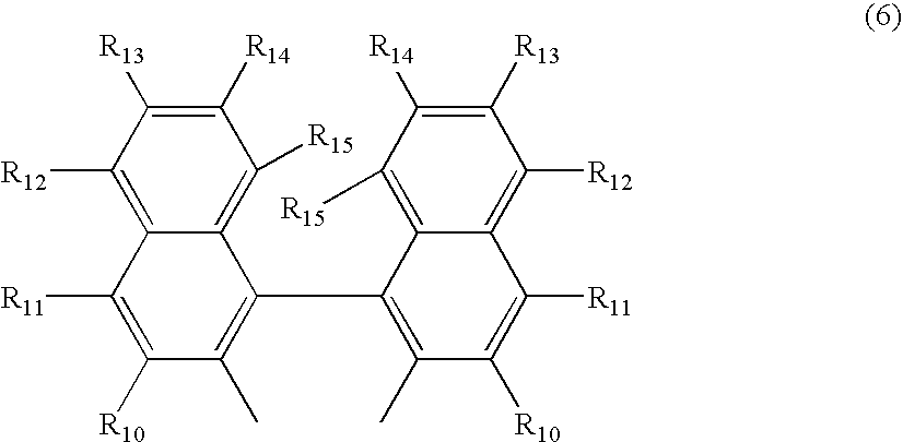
C1([R14])=C([R13])C([R12])=C2C(=C1[R15])C(C1=C(C)C([R10])=C([R11])C3=C([R12])C([R13])=C([R14])C([R15])=C13)=C(C)C([R10])=C2[R11]
